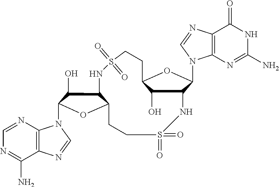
C12=C(N=CN=C1N)N(C1C(O)C3C(O1)CCS(=O)(=O)NC1C(O)C(CCS(=O)(=O)N3)OC1N1C3=C(N=C1)C(=O)NC(N)=N3)C=N2
